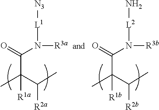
C(C(=O)N([L1][N3])[R3a])(C([R2a])C)(C)[R1a].C(C(=O)N([L2]N)[R3b])(C([R2b])C)(C)[R1b]
